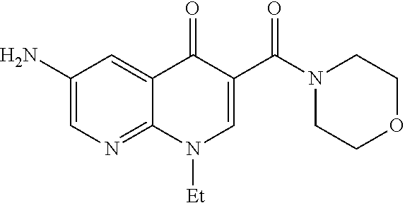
NC1=CN=C2C(=C1)C(=O)C(C(N1CCOCC1)=O)=CN2[Et]
